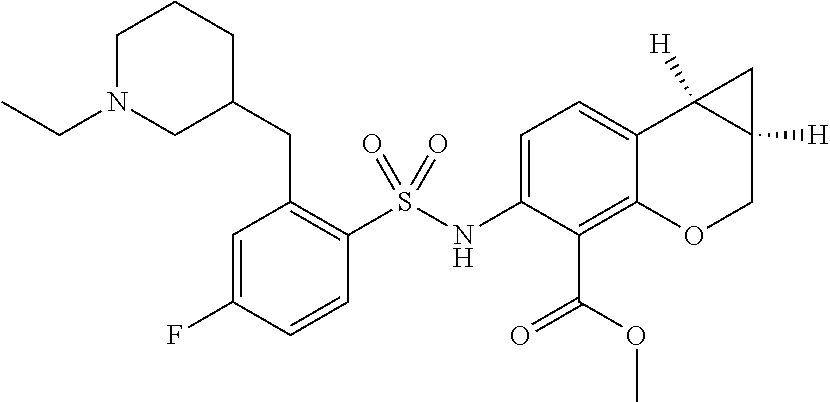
C1(CC2=C(S(NC3=CC=C4C(=C3C(OC)=O)OCC3([H])C4([H])C3)(=O)=O)C=CC(F)=C2)CCCN(CC)C1
